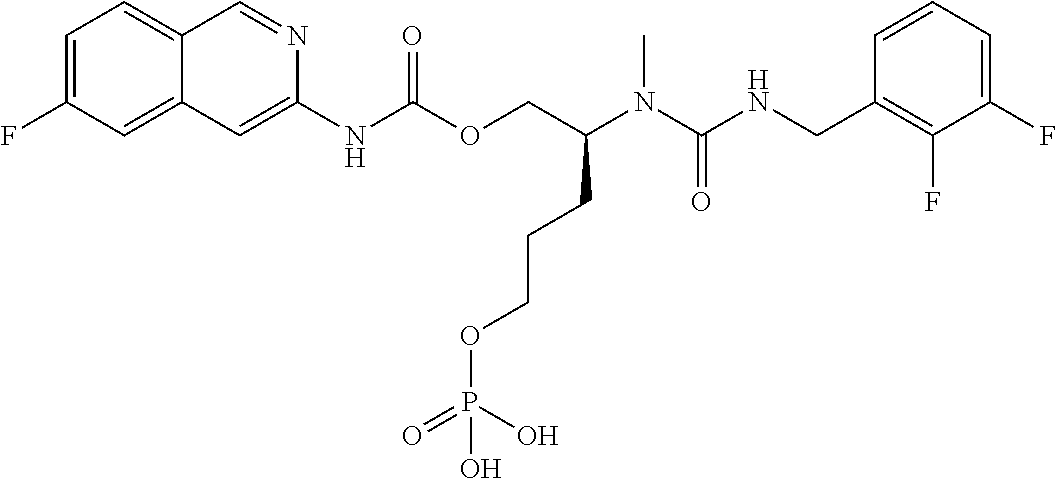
C1=CC(CNC(N(C(COC(NC2=CC3=CC(F)=CC=C3C=N2)=O)CCCOP(=O)(O)O)C)=O)=C(F)C(F)=C1
